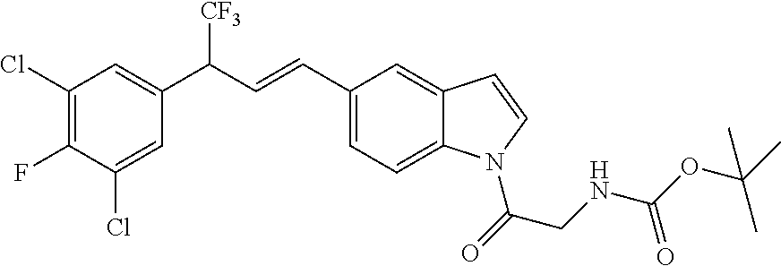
C1(Cl)=C(F)C(Cl)=CC(C(C=CC2=CC=C3C(=C2)C=CN3C(=O)CNC(OC(C)(C)C)=O)[CF3])=C1
